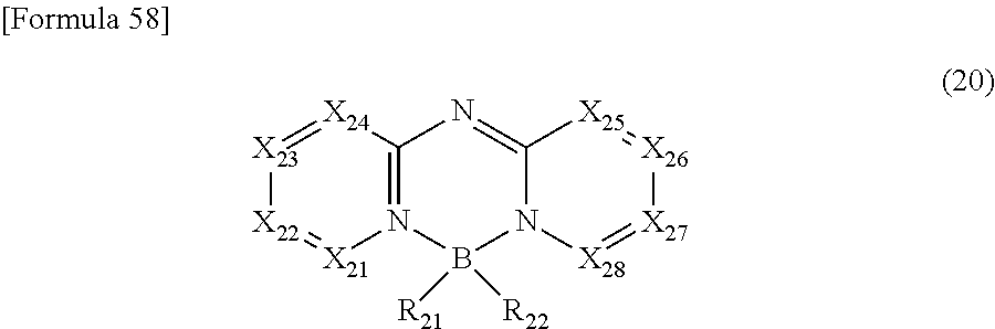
[X23]1=[X24]C2=N([X21]=[X22]1)B([R22])([R21])N1C(=N2)[X25]=[X26][X27]=[X28]1
